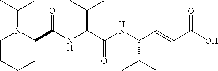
N(C(C(NC(C(C)C)C=C(C)C(O)=O)=O)C(C)C)C(C1N(C(C)C)CCCC1)=O
